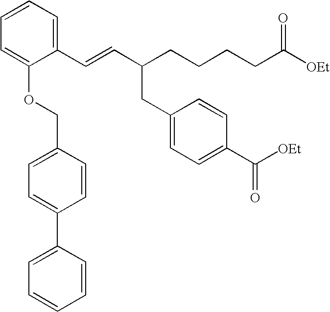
C1=CC=C(C=CC(CCCCC([OEt])=O)CC2=CC=C(C([OEt])=O)C=C2)C(OCC2=CC=C(C3=CC=CC=C3)C=C2)=C1
